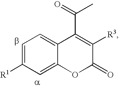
C1=C([R1])C=C2C(=C1)C(C(=O)C)=C([R3])C(=O)O2
